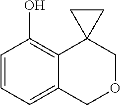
C1=CC=C2C(=C1O)C1(COC2)CC1
